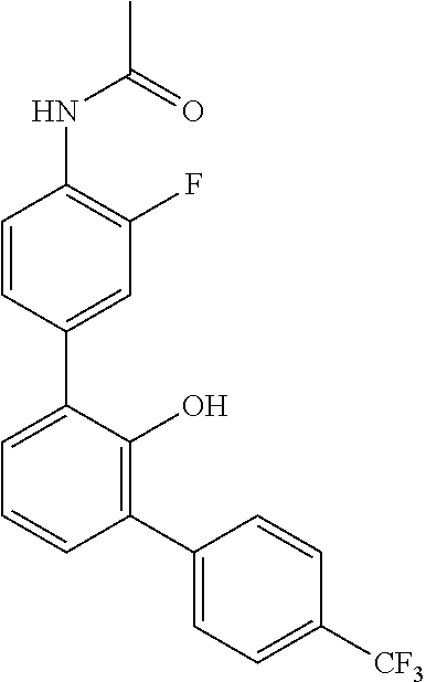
C1(NC(C)=O)=C(F)C=C(C2=CC=CC(C3=CC=C([CF3])C=C3)=C2O)C=C1
